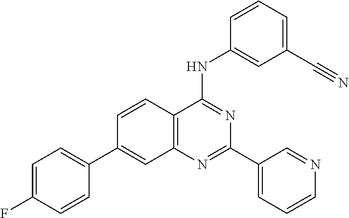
C12=C(N=C(C3=CC=CN=C3)N=C1NC1=CC(C#N)=CC=C1)C=C(C1=CC=C(F)C=C1)C=C2
